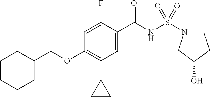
C1=C(F)C(C(NS(=O)(=O)N2CCC(O)C2)=O)=CC(C2CC2)=C1OCC1CCCCC1
